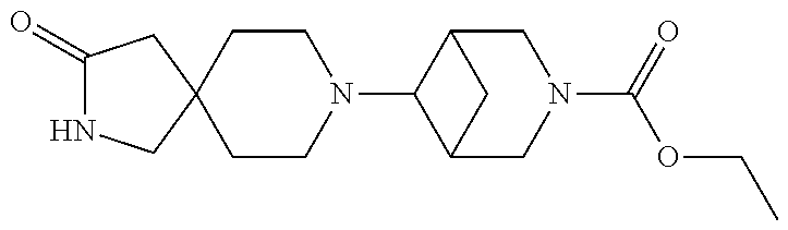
C1(=O)NCC2(C1)CCN(C1C3CN(C(=O)OCC)CC1C3)CC2
